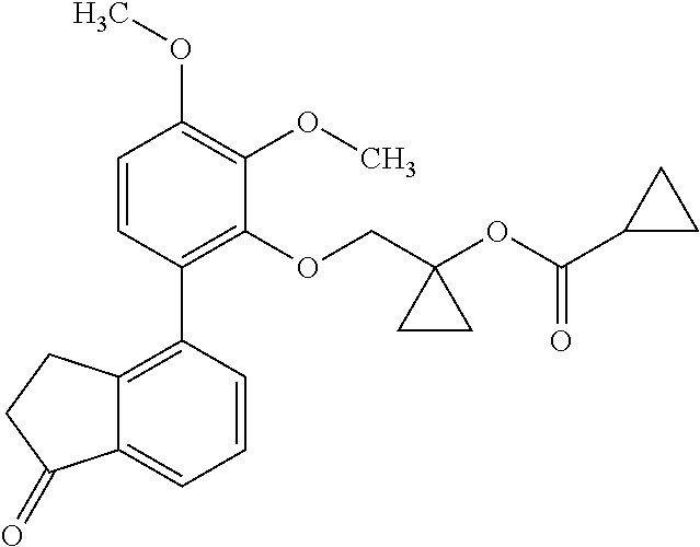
C1=CC(C2=C3C(=CC=C2)C(=O)CC3)=C(OCC2(OC(C3CC3)=O)CC2)C(OC)=C1OC
